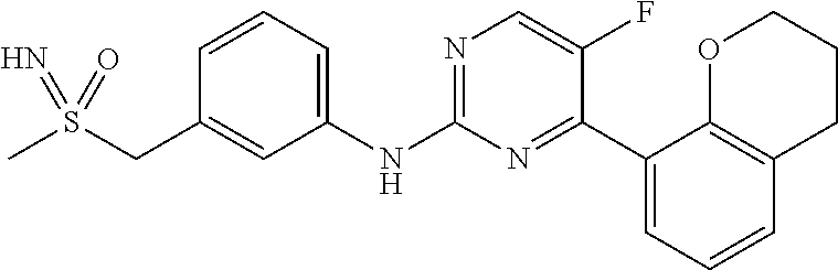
C1(NC2=NC=C(F)C(C3=CC=CC4=C3OCCC4)=N2)=CC=CC(CS(C)(=N)=O)=C1
